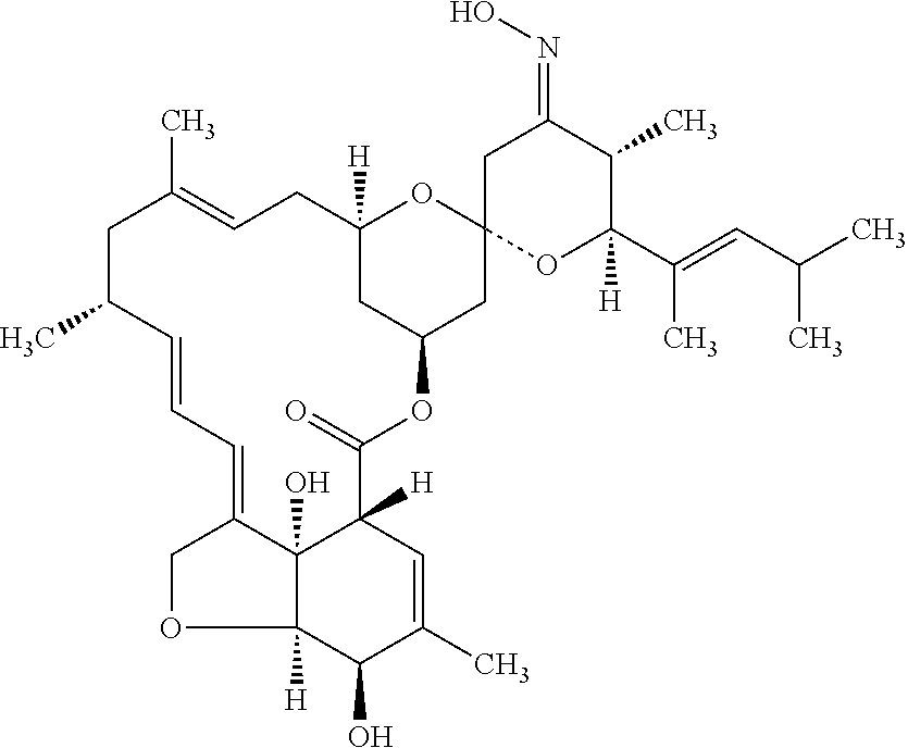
C12([H])C3(O)C(=CC=CC(C)CC(C)=CCC4([H])CC(OC(=O)C3([H])C=C(C)C1O)CC1(O4)OC(C(=CC(C)C)C)([H])C(C)C(=NO)C1)CO2
